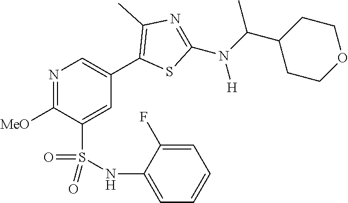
N1=C([MeO])C(S(NC2=CC=CC=C2F)(=O)=O)=CC(C2=C(C)N=C(N(C(C3CCOCC3)C)[H])S2)=C1
